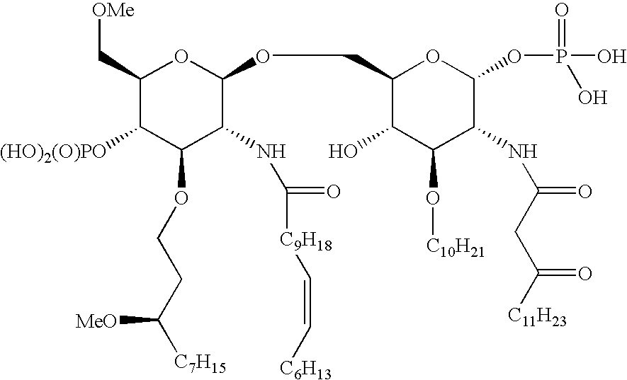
C1(C[OMe])C([(HO)2(O)PO])C(OCCC([C7H15])[MeO])C(NC([C9H18]C=C[C6H13])=O)C(OCC2C(O)C(O[C10H21])C(NC(=O)CC([C11H23])=O)C(OP(O)(=O)O)O2)O1
